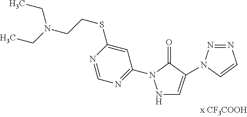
N1C=C(N2N=NC=C2)C(=O)N1C1=NC=NC(SCCN(CC)CC)=C1
